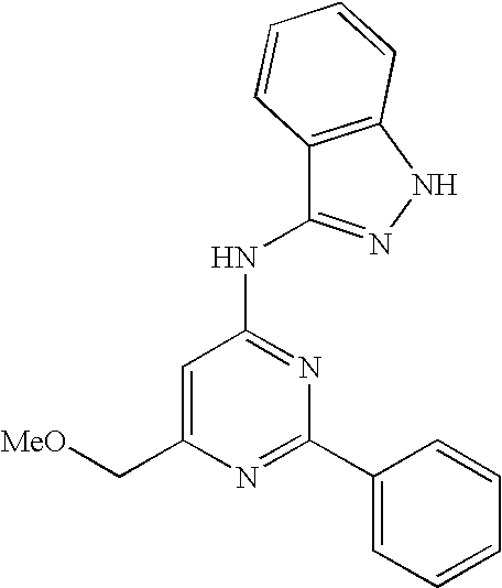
N1=C(C2=CC=CC=C2)N=C(NC2=NNC3=C2C=CC=C3)C=C1C[MeO]
